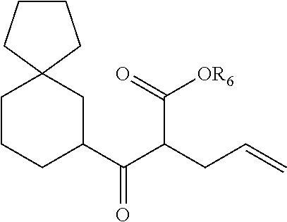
C1(C(C(CC=C)C(=O)[OR6])=O)CC2(CCC1)CCCC2
